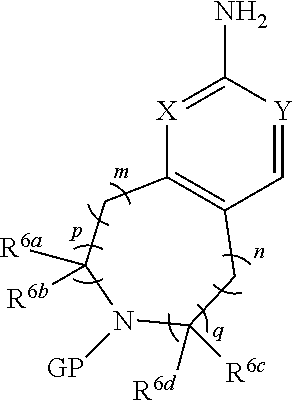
[X]1=C(N)[Y]=CC2=C1CC([R6a])([R6b])N([GP])C([R6d])([R6c])C2
